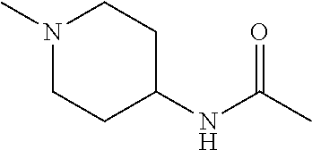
C1(NC(C)=O)CCN(C)CC1
